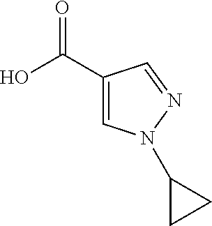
C1(C(O)=O)=CN(C2CC2)N=C1
